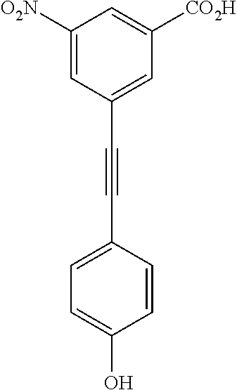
C1=C([O2N])C=C([CO2H])C=C1C#CC1=CC=C(O)C=C1
